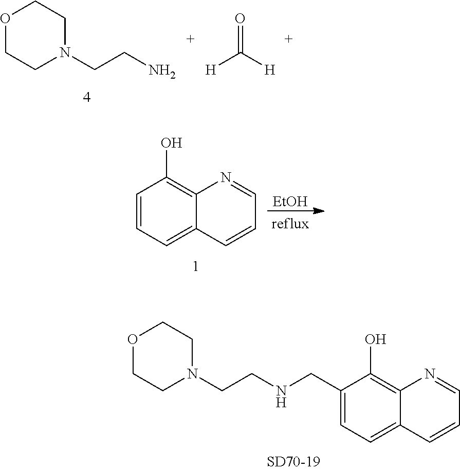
C1N(CCN)CCOC1.O=C([H])[H].C1=CC=C2C(=C1O)N=CC=C2.[EtOH].C1=C(CNCCN2CCOCC2)C(O)=C2C(=C1)C=CC=N2
